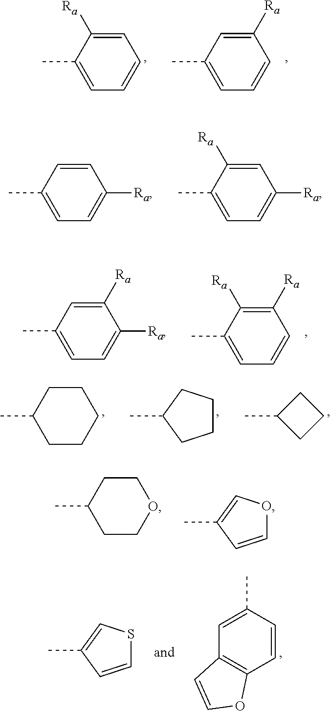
CC1=CC=C([Ra])C=C1.CC1=CC=C([Ra])C=C1[Ra].CC1=CC=C([Ra])C([Ra])=C1.CC1=CC=CC([Ra])=C1[Ra].C1(C)=CSC=C1.C1=C(C)C=CC2=C1C=CO2.CC1CCCCC1.CC1CCCC1.CC1CCC1.CC1CCOCC1.CC1=COC=C1.CC1=CC=CC=C1[Ra].CC1=CC=CC([Ra])=C1
